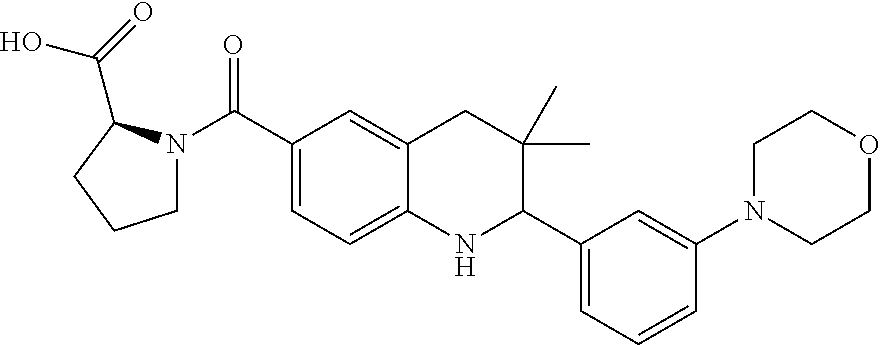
C1(C(N2CCCC2C(=O)O)=O)=CC=C2C(=C1)CC(C)(C)C(C1=CC=CC(N3CCOCC3)=C1)N2
